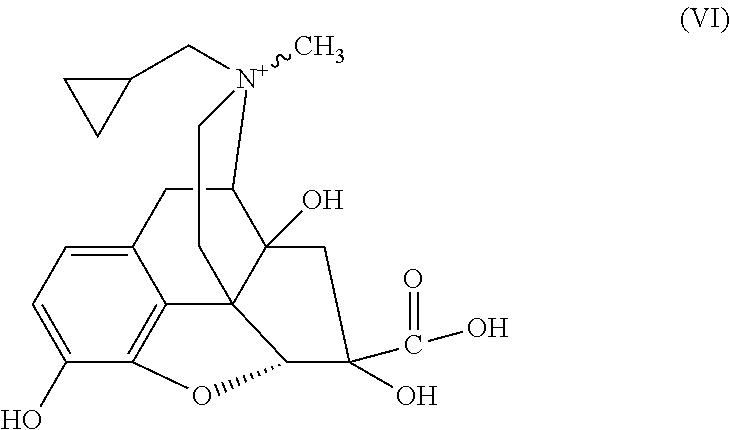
C12=CC=C(O)C3=C1C14C(O)(C(C2)[N+](C)(CC2CC2)CC1)CC(C(=O)O)(O)C4O3
